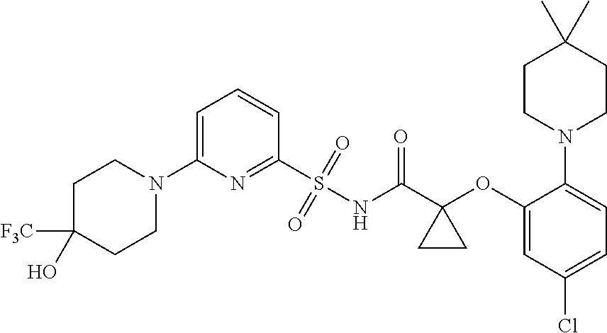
C1(S(NC(C2(OC3=CC(Cl)=CC=C3N3CCC(C)(C)CC3)CC2)=O)(=O)=O)=NC(N2CCC([F3C])(O)CC2)=CC=C1
